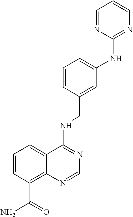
C1=CC(C(N)=O)=C2C(=C1)C(NCC1=CC(NC3=NC=CC=N3)=CC=C1)=NC=N2
